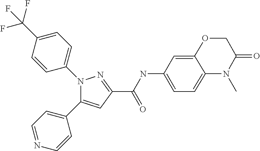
C(=O)(C1=NN(C2=CC=C(C(F)(F)F)C=C2)C(C2=CC=NC=C2)=C1)NC1=CC=C2C(=C1)OCC(=O)N2C
